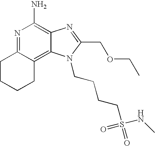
C1CCCC2=C3C(=C(N)N=C12)N=C(COCC)N3CCCCS(=O)(NC)=O
